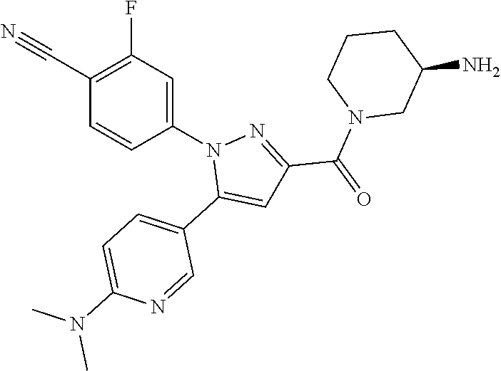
C1(C#N)=C(F)C=C(N2C(C3=CC=C(N(C)C)N=C3)=CC(C(N3CC(N)CCC3)=O)=N2)C=C1
